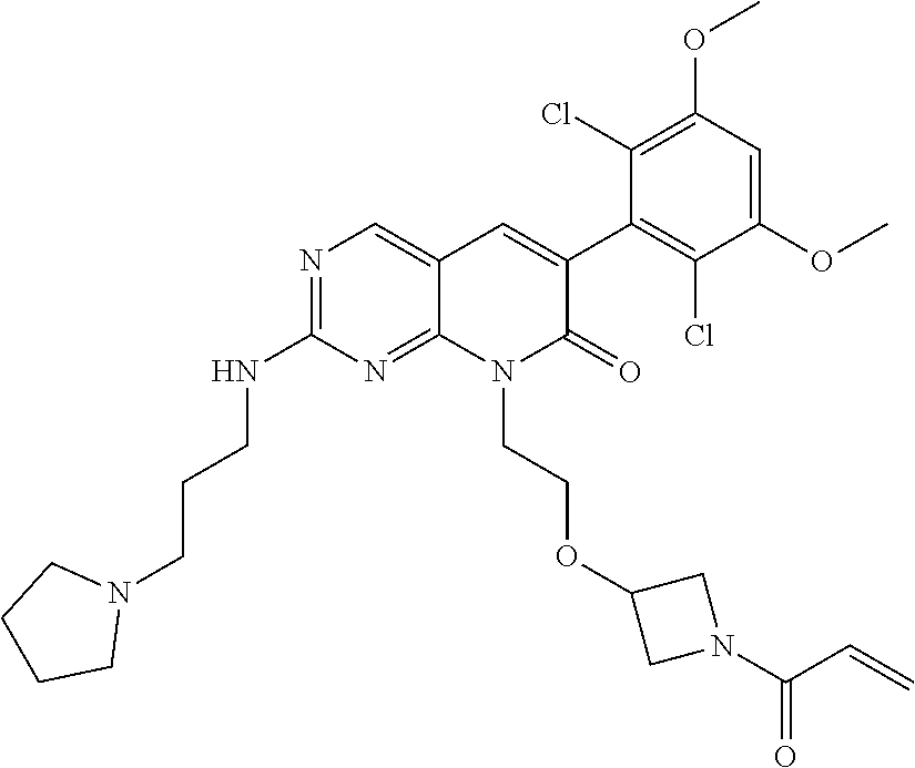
C1(NCCCN2CCCC2)=NC=C2C(=N1)N(CCOC1CN(C(C=C)=O)C1)C(=O)C(C1=C(Cl)C(OC)=CC(OC)=C1Cl)=C2
